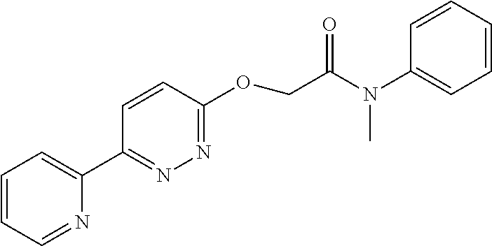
C1=CC=NC(C2=NN=C(OCC(N(C3=CC=CC=C3)C)=O)C=C2)=C1
